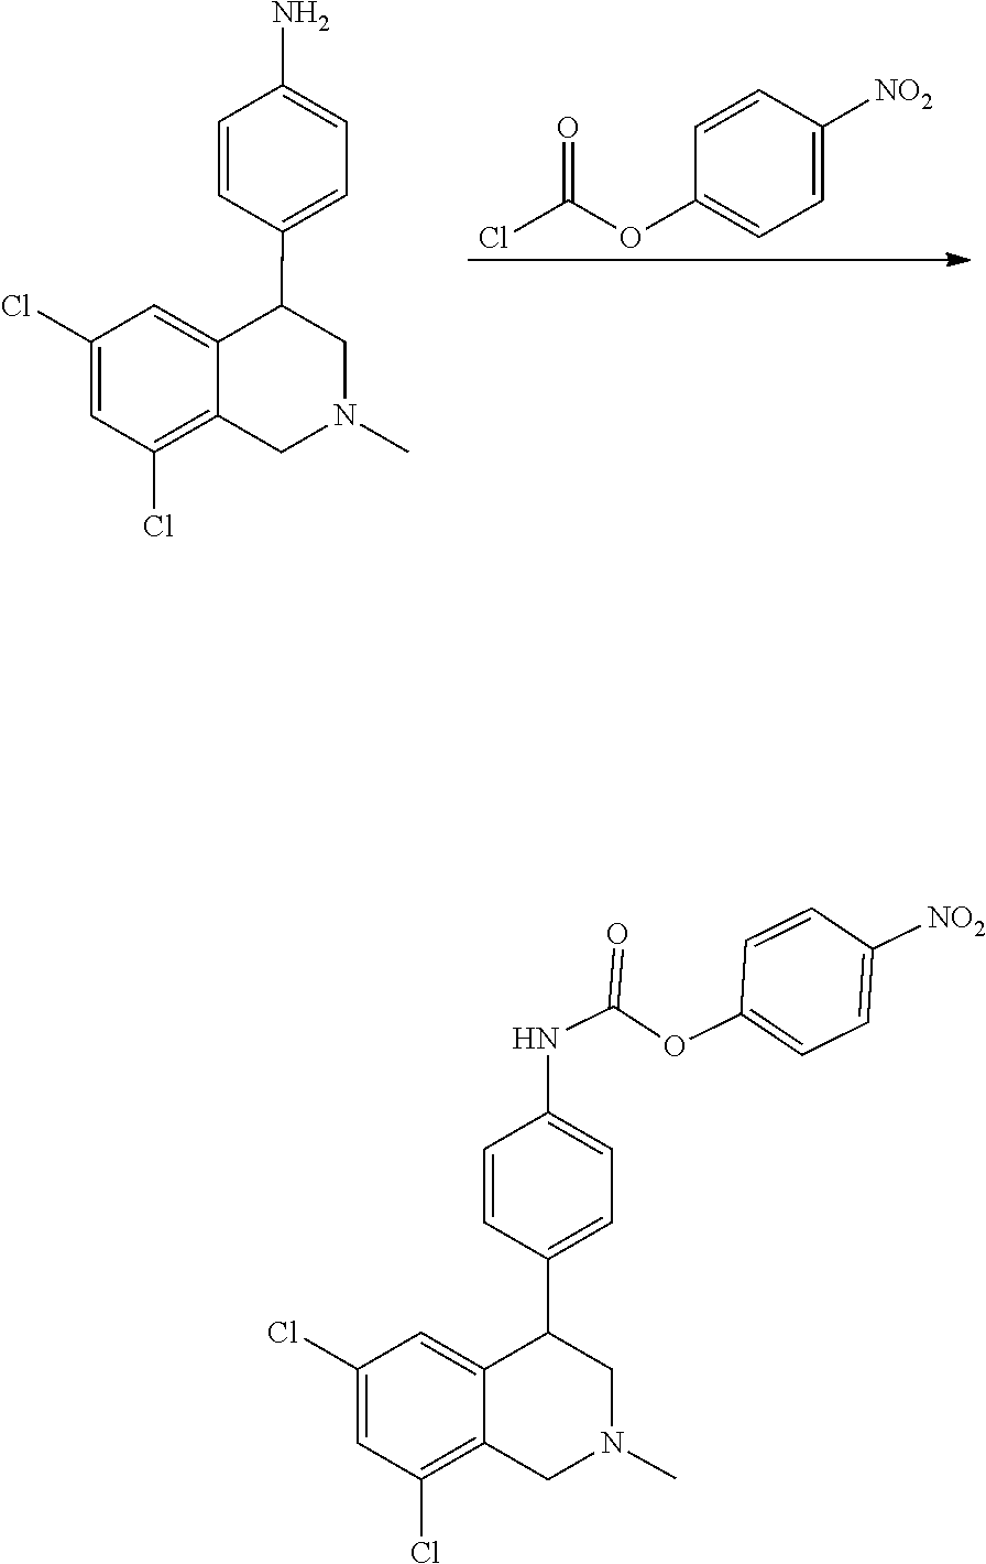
C1(N)=CC=C(C2C3=CC(Cl)=CC(Cl)=C3CN(C)C2)C=C1.O=C(Cl)OC1=CC=C([NO2])C=C1.C1(C2CN(C)CC3=C(Cl)C=C(Cl)C=C23)=CC=C(NC(=O)OC2=CC=C([NO2])C=C2)C=C1
